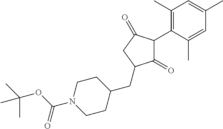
C1(=O)C(C2=C(C)C=C(C)C=C2C)C(=O)CC1CC1CCN(C(OC(C)(C)C)=O)CC1
